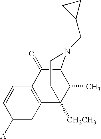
C1=C([A])C=CC2=C1C1([CH2CH3])C(C)C(C2=O)N(CC2CC2)CC1
